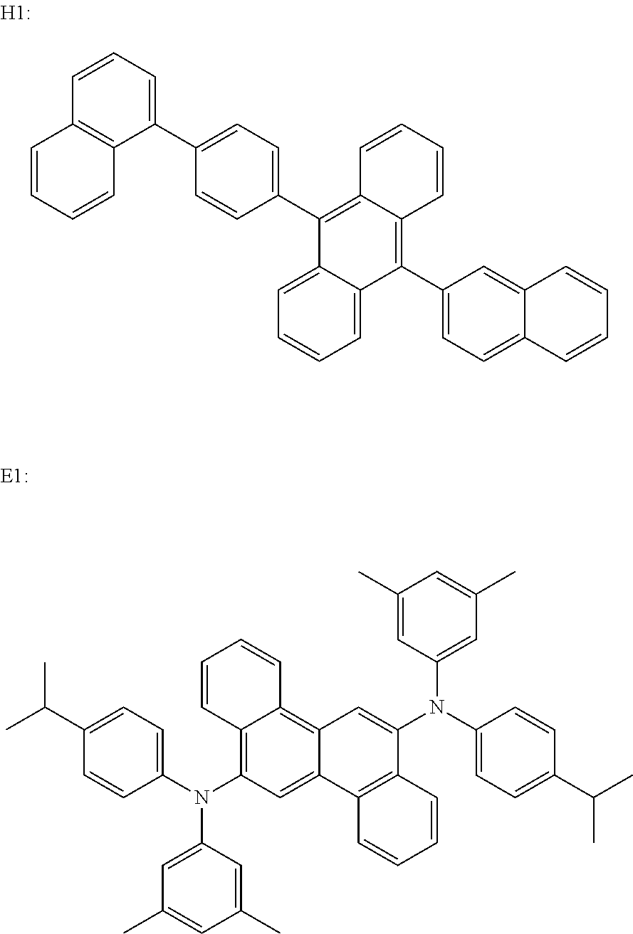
C1(C2=CC=C(C3=C4C(=C(C5=CC=C6C(=C5)C=CC=C6)C5=CC=CC=C35)C=CC=C4)C=C2)=CC=CC2=C1C=CC=C2.C1(N(C2=C3C(=C4C(=C2)C2=C(C(N(C5=CC=C(C(C)C)C=C5)C5=CC(C)=CC(C)=C5)=C4)C=CC=C2)C=CC=C3)C2=CC(C)=CC(C)=C2)=CC=C(C(C)C)C=C1
